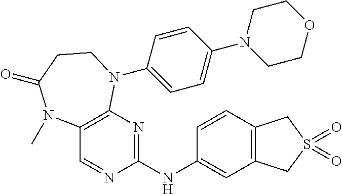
C1(NC2=NC3=C(C=N2)N(C)C(=O)CCN3C2=CC=C(N3CCOCC3)C=C2)=CC2=C(C=C1)CS(=O)(=O)C2
